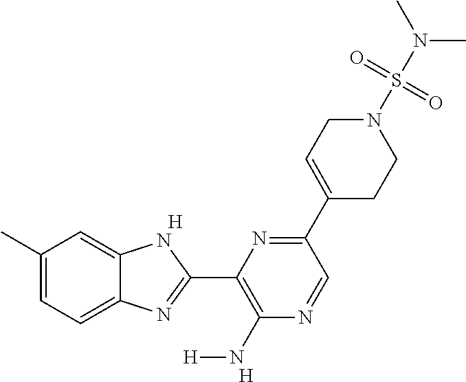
[H].C1(C)=CC=C2C(=C1)NC(C1=C(N[H])N=CC(C3=CCN(S(N(C)C)(=O)=O)CC3)=N1)=N2.[H]
